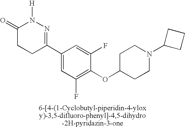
N1([H])C(=O)CCC(C2=CC(F)=C(OC3CCN(C4CCC4)CC3)C(F)=C2)=N1
